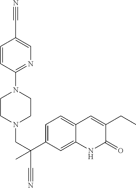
C(C1=CC=C2C(=C1)NC(=O)C(CC)=C2)(CN1CCN(C2=NC=C(C#N)C=C2)CC1)(C#N)C
